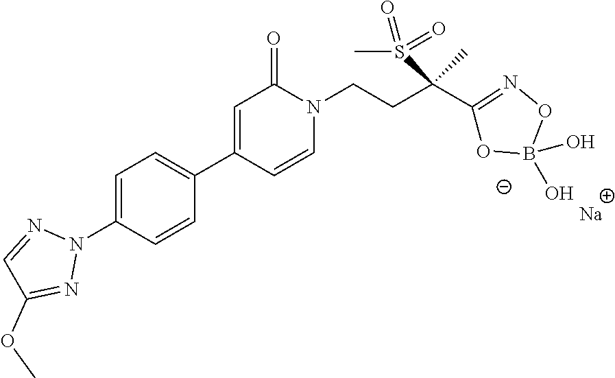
[Na].N1(C2=CC=C(C3=CC(=O)N(CCC(C4=NOB(O)(O)O4)(C)S(C)(=O)=O)C=C3)C=C2)N=CC(OC)=N1
